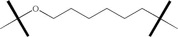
C(OCCCCCCC(C)(C)C)(C)(C)C
